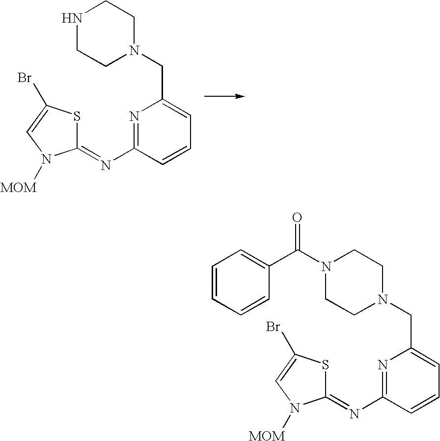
N1=C(N=C2SC(Br)=CN2[MOM])C=CC=C1CN1CCNCC1.N1=C(N=C2SC(Br)=CN2[MOM])C=CC=C1CN1CCN(C(C2=CC=CC=C2)=O)CC1
